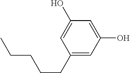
C1(CCCCC)=CC(O)=CC(O)=C1
